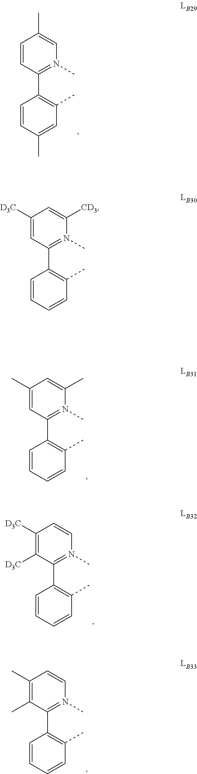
C1=CC(C2=C(C)C=C(C)C=C2)=N(C)C=C1C.C1([D3C])=CC(C2=C(C)C=CC=C2)=N(C)C([CD3])=C1.C1(C)=CC(C2=C(C)C=CC=C2)=N(C)C(C)=C1.C1([D3C])=C([D3C])C(C2=C(C)C=CC=C2)=N(C)C=C1.C1(C)=C(C)C(C2=C(C)C=CC=C2)=N(C)C=C1
